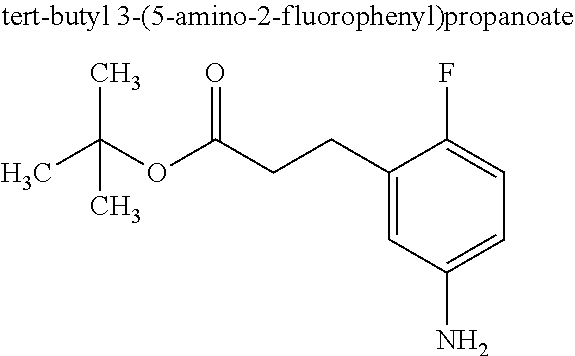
CC(OC(CCC1=CC(N)=CC=C1F)=O)(C)C
